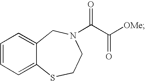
C1=CC=C2C(=C1)CN(C(C([OMe])=O)=O)CCS2
